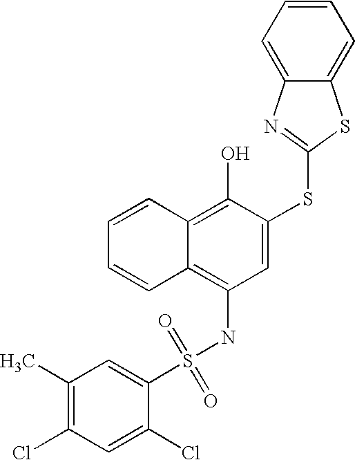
C1=CC=CC2=C(O)C(SC3=NC4=CC=CC=C4S3)=CC(NS(C3=CC(C)=C(Cl)C=C3Cl)(=O)=O)=C12
